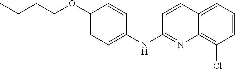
C1(OCCCC)=CC=C(NC2=NC3=C(Cl)C=CC=C3C=C2)C=C1
